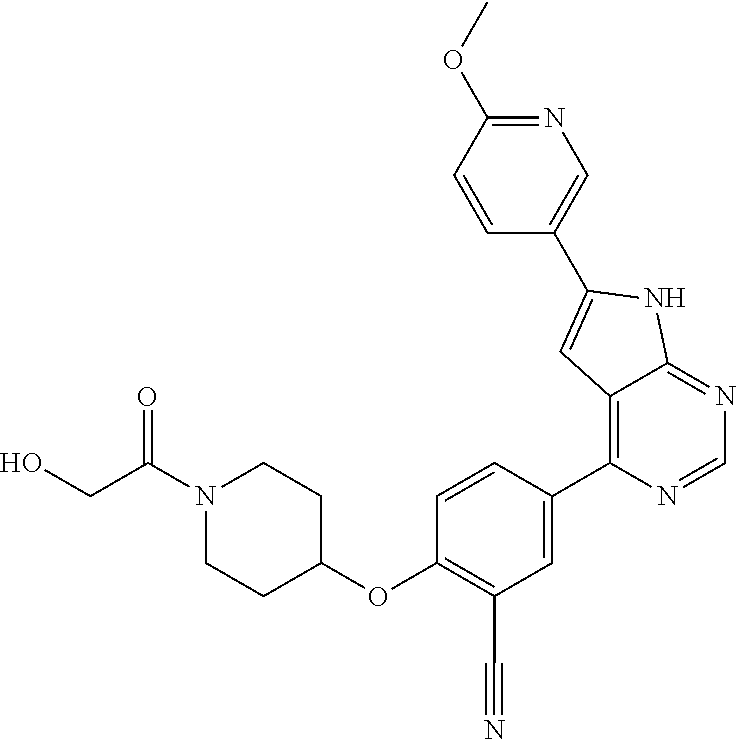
N1(C(=O)CO)CCC(OC2=C(C#N)C=C(C3=C4C(=NC=N3)NC(C3=CN=C(OC)C=C3)=C4)C=C2)CC1
